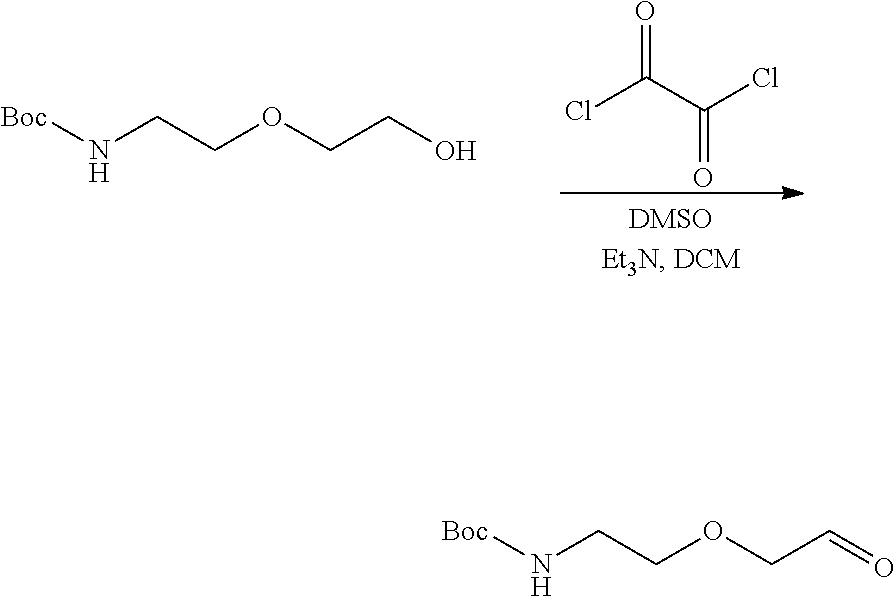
[Boc]NCCOCCO.O=C(C(Cl)=O)Cl.[Boc]NCCOCC=O
